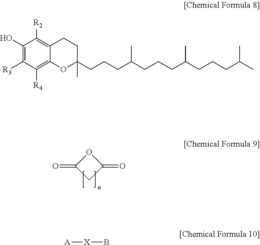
O1C(=O)CC1=O.C1(O)=C([R3])C([R4])=C2C(=C1[R2])CCC(CCCC(CCCC(CCCC(C)C)C)C)(C)O2.[A][X]B
